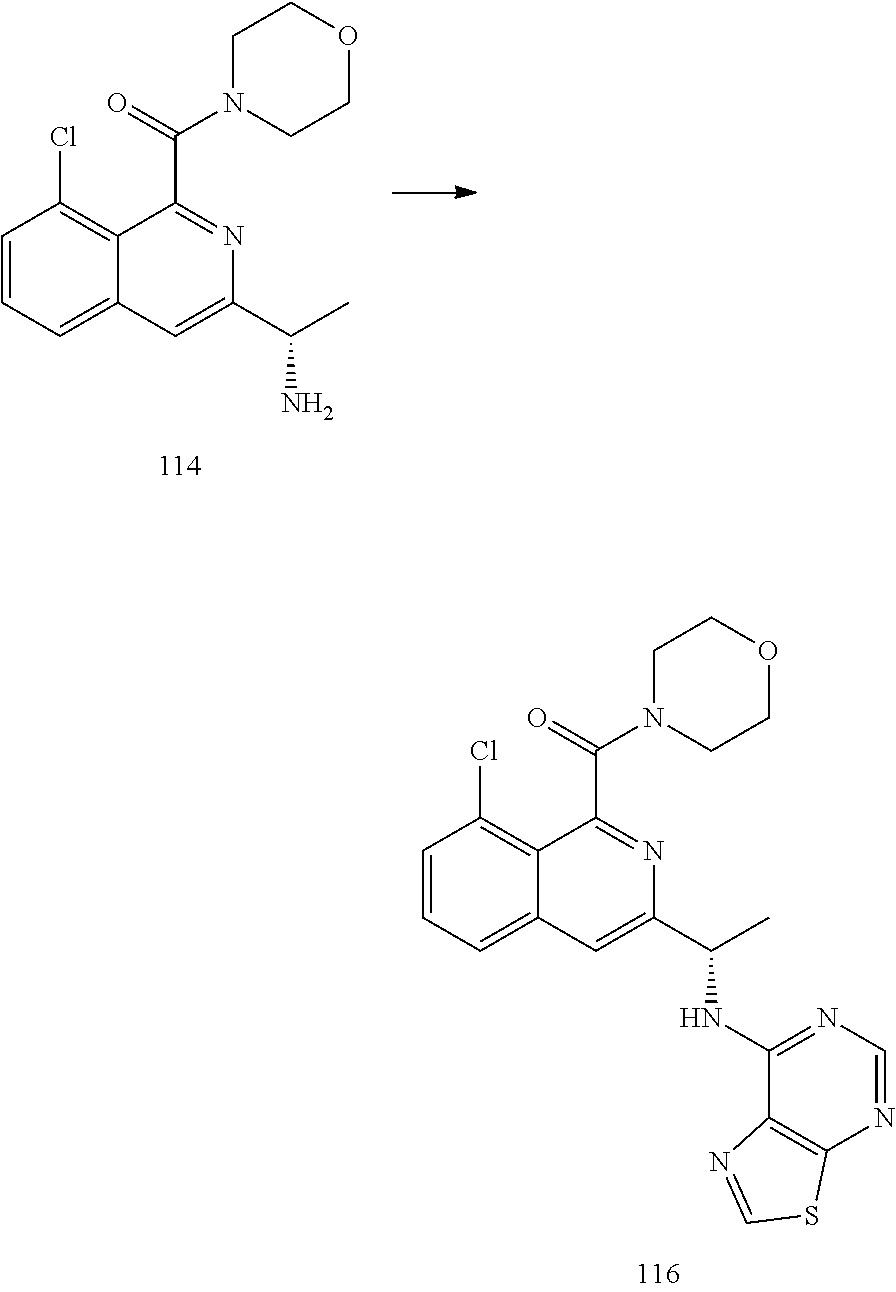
C1=CC=C2C(=C1Cl)C(C(N1CCOCC1)=O)=NC(C(C)N)=C2.C1=CC=C2C(=C1Cl)C(C(N1CCOCC1)=O)=NC(C(C)NC1=NC=NC3=C1N=CS3)=C2
